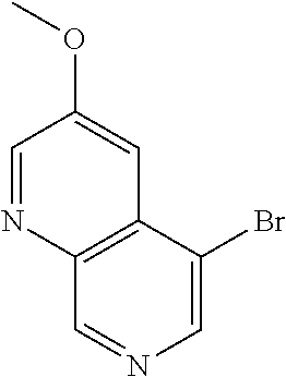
C1=NC2=C(C=C1OC)C(Br)=CN=C2
